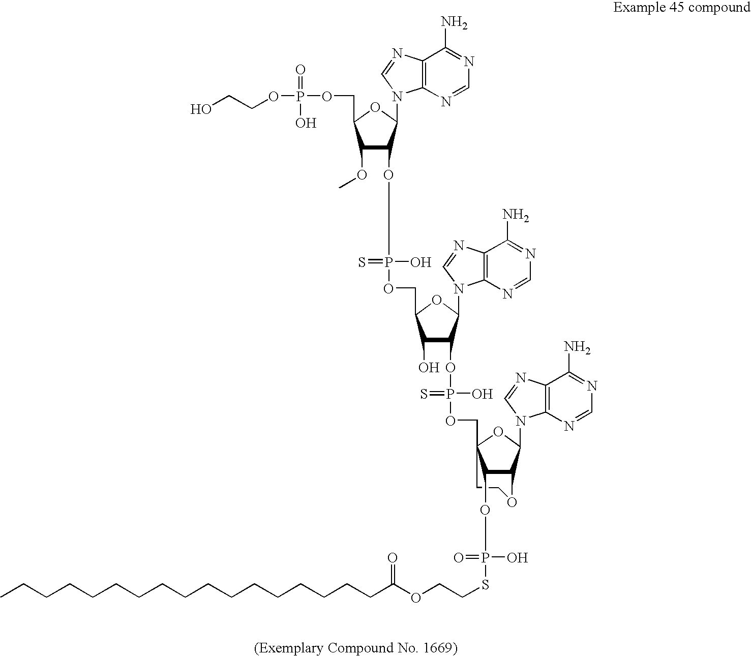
C1COC2C(OP(=O)(SCCOC(CCCCCCCCCCCCCCCCC)=O)O)C1(COP(O)(OC1C(O)C(COP(O)(OC3C(OC)C(COP(=O)(O)OCCO)OC3N3C4=C(C(N)=NC=N4)N=C3)=S)OC1N1C3=C(C(N)=NC=N3)N=C1)=S)OC2N1C2=C(C(N)=NC=N2)N=C1
